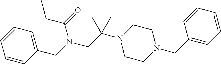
C1(CN(CC2(N3CCN(CC4=CC=CC=C4)CC3)CC2)C(CC)=O)=CC=CC=C1
